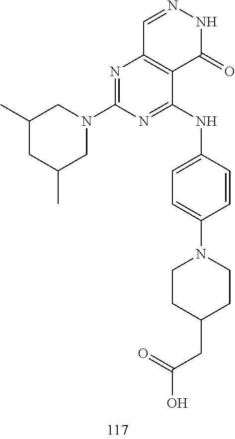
C1=NNC(=O)C2=C1N=C(N1CC(C)CC(C)C1)N=C2NC1=CC=C(N2CCC(CC(O)=O)CC2)C=C1
